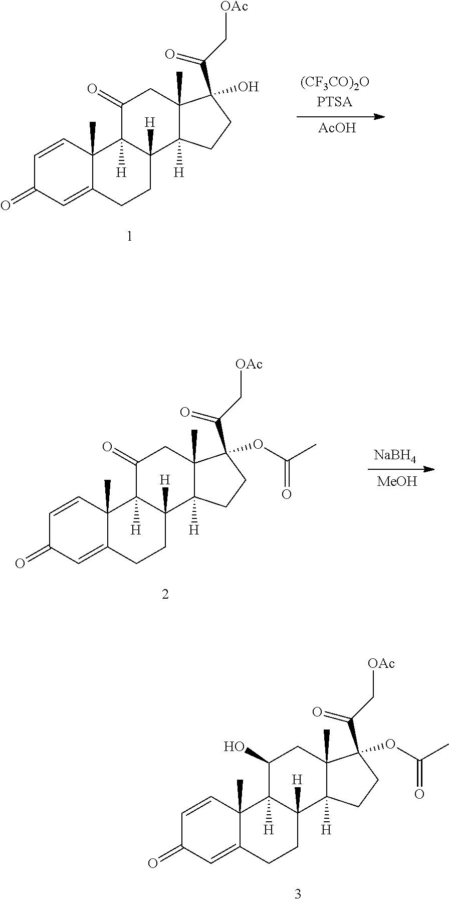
C1=CC2(C)C(=CC1=O)CCC1([H])C2([H])C(=O)CC2(C)C1([H])CCC2(O)C(C[OAc])=O.[AcOH].C1=CC2(C)C(=CC1=O)CCC1([H])C2([H])C(O)CC2(C)C1([H])CCC2(OC(C)=O)C(C[OAc])=O.C1=CC2(C)C(=CC1=O)CCC1([H])C2([H])C(=O)CC2(C)C1([H])CCC2(OC(C)=O)C(C[OAc])=O.[MeOH].[NaBH4]
